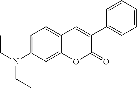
C1=CC=CC(C2=CC3=CC=C(N(CC)CC)C=C3OC2=O)=C1
